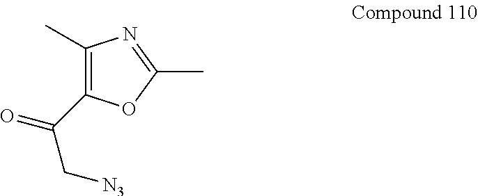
C1(C)=C(C(=O)C[N3])OC(C)=N1
